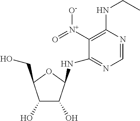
C1=NC(NCC)=C([N+](=O)[O-])C(NC2C(O)C(O)C(CO)O2)=N1
